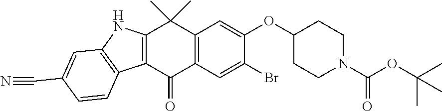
C12=C(C(=O)C3=C(C1(C)C)C=C(OC1CCN(C(OC(C)(C)C)=O)CC1)C(Br)=C3)C1=C(N2)C=C(C#N)C=C1
